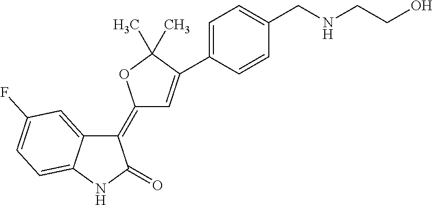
C1(=C2C=C(C3=CC=C(CNCCO)C=C3)C(C)(C)O2)C2=CC(F)=CC=C2NC1=O
